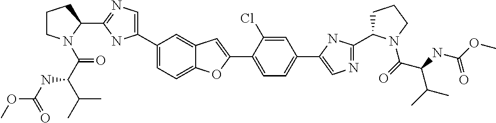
C1(C2=CN=C(C3CCCN3C(=O)C(NC(OC)=O)C(C)C)N2)=CC=C2C(=C1)C=C(C1=CC=C(C3=CN=C(C4CCCN4C(C(C(C)C)NC(OC)=O)=O)N3)C=C1Cl)O2
